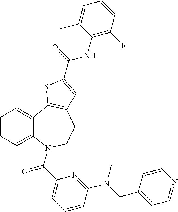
C1=CC=C2C(=C1)C1=C(CCN2C(C2=CC=CC(N(CC3=CC=NC=C3)C)=N2)=O)C=C(C(NC2=C(F)C=CC=C2C)=O)S1
